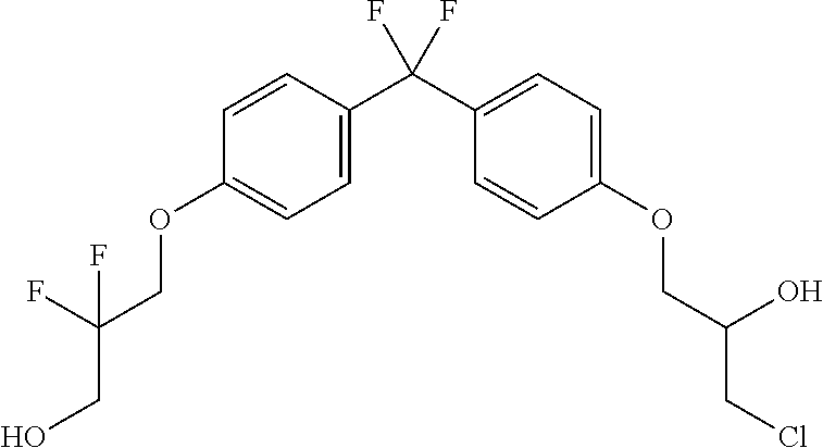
C1=C(C(C2=CC=C(OCC(CCl)O)C=C2)(F)F)C=CC(OCC(CO)(F)F)=C1
